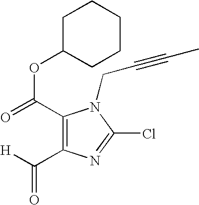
C1(C(=O)OC2CCCCC2)=C(C([H])=O)N=C(Cl)N1CC#CC
